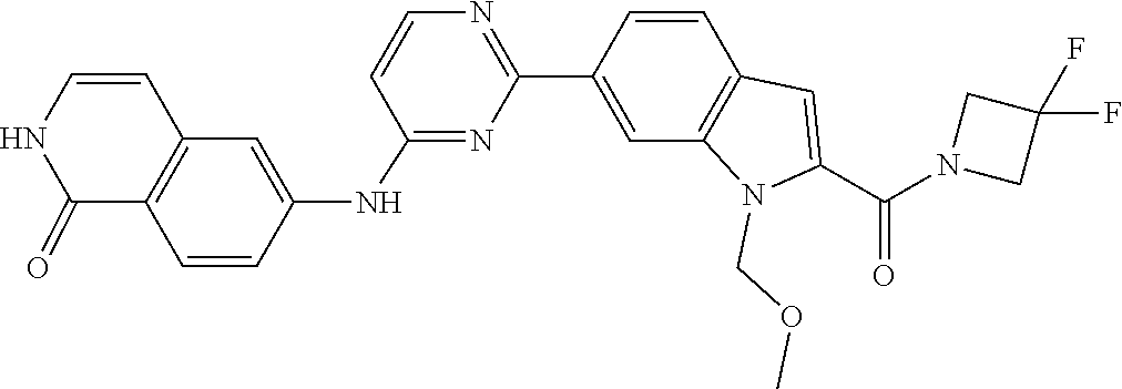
N1=C(NC2=CC3=C(C=C2)C(=O)NC=C3)C=CN=C1C1=CC2=C(C=C1)C=C(C(N1CC(F)(F)C1)=O)N2COC
